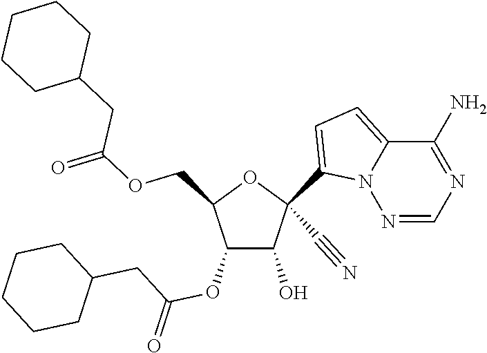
O(CC1C(OC(CC2CCCCC2)=O)C(O)C(C#N)(C2=CC=C3N2N=CN=C3N)O1)C(CC1CCCCC1)=O
